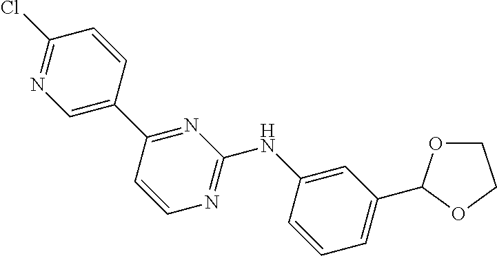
C1(C2OCCO2)=CC=CC(NC2=NC=CC(C3=CN=C(Cl)C=C3)=N2)=C1
